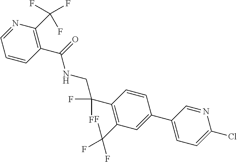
C1(C2=CC=C(Cl)N=C2)=CC(C(F)(F)F)=C(C(F)(F)CNC(C2=C(C(F)(F)F)N=CC=C2)=O)C=C1
